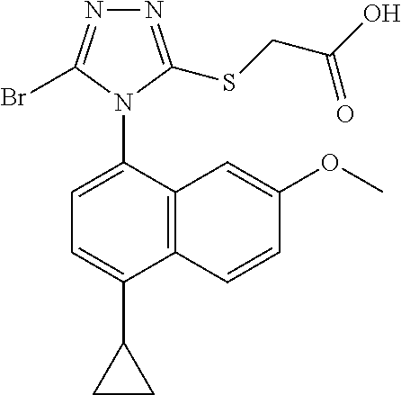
C12=C(C(N3C(Br)=NN=C3SCC(O)=O)=CC=C1C1CC1)C=C(OC)C=C2
